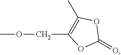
C(C1=C(C)OC(=O)O1)OC
